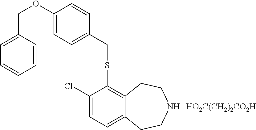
[HO2C(CH2)2CO2H].S(C1=C2C(=CC=C1Cl)CCNCC2)CC1=CC=C(OCC2=CC=CC=C2)C=C1
